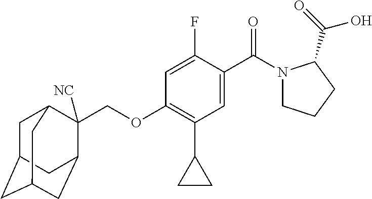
C(OC1=C(C2CC2)C=C(C(=O)N2CCCC2C(O)=O)C(F)=C1)C1([NC])C2CC3CC(CC1C3)C2
